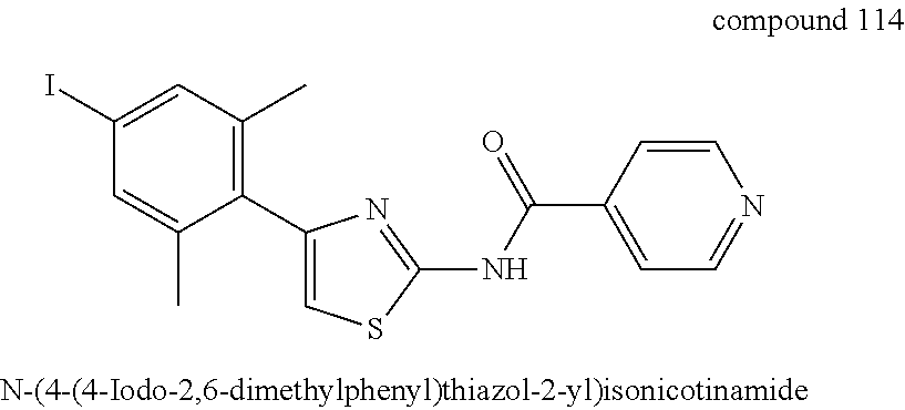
IC1=CC(C)=C(C2=CSC(NC(C3=CC=NC=C3)=O)=N2)C(C)=C1
